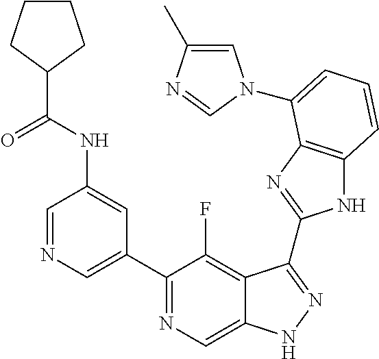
C1=NC=C(C2=NC=C3C(=C2F)C(C2=NC4=C(N2)C=CC=C4N2C=C(C)N=C2)=NN3)C=C1NC(=O)C1CCCC1
